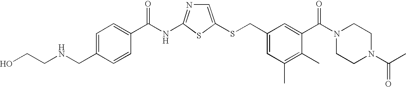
C1=C(SCC2=CC(C)=C(C)C(C(N3CCN(C(=O)C)CC3)=O)=C2)SC(NC(=O)C2=CC=C(CNCCO)C=C2)=N1
